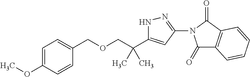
C1=C(OC)C=CC(COCC(C2=CC(N3C(=O)C4=C(C3=O)C=CC=C4)=NN2)(C)C)=C1
